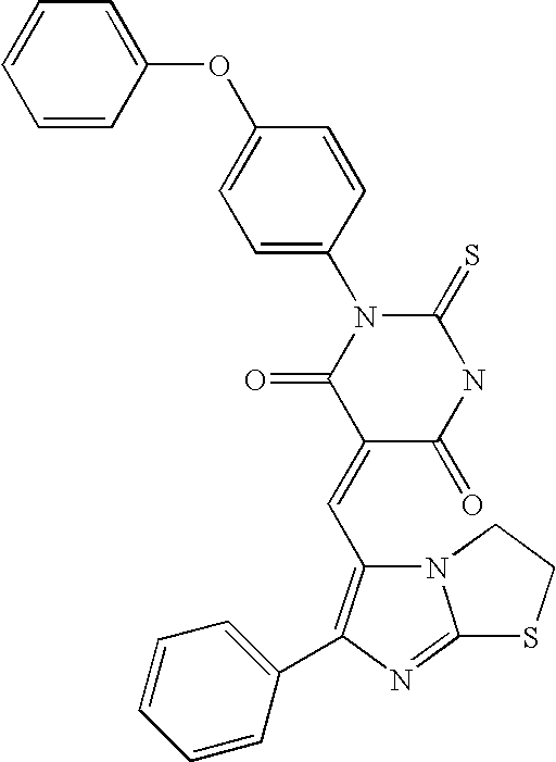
C1=CC=CC(OC2=CC=C(N3C(=O)C(=CC4=C(C5=CC=CC=C5)N=C5N4CCS5)C(=O)NC3=S)C=C2)=C1
